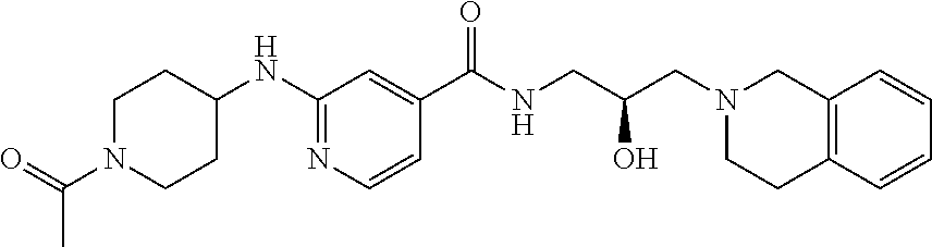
C12=C(C=CC=C1)CN(CC(CNC(C1=CC(NC3CCN(C(=O)C)CC3)=NC=C1)=O)O)CC2
